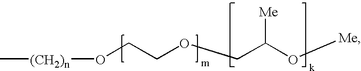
C[(CH2)n]OCCOCC(O[Me])[Me]
